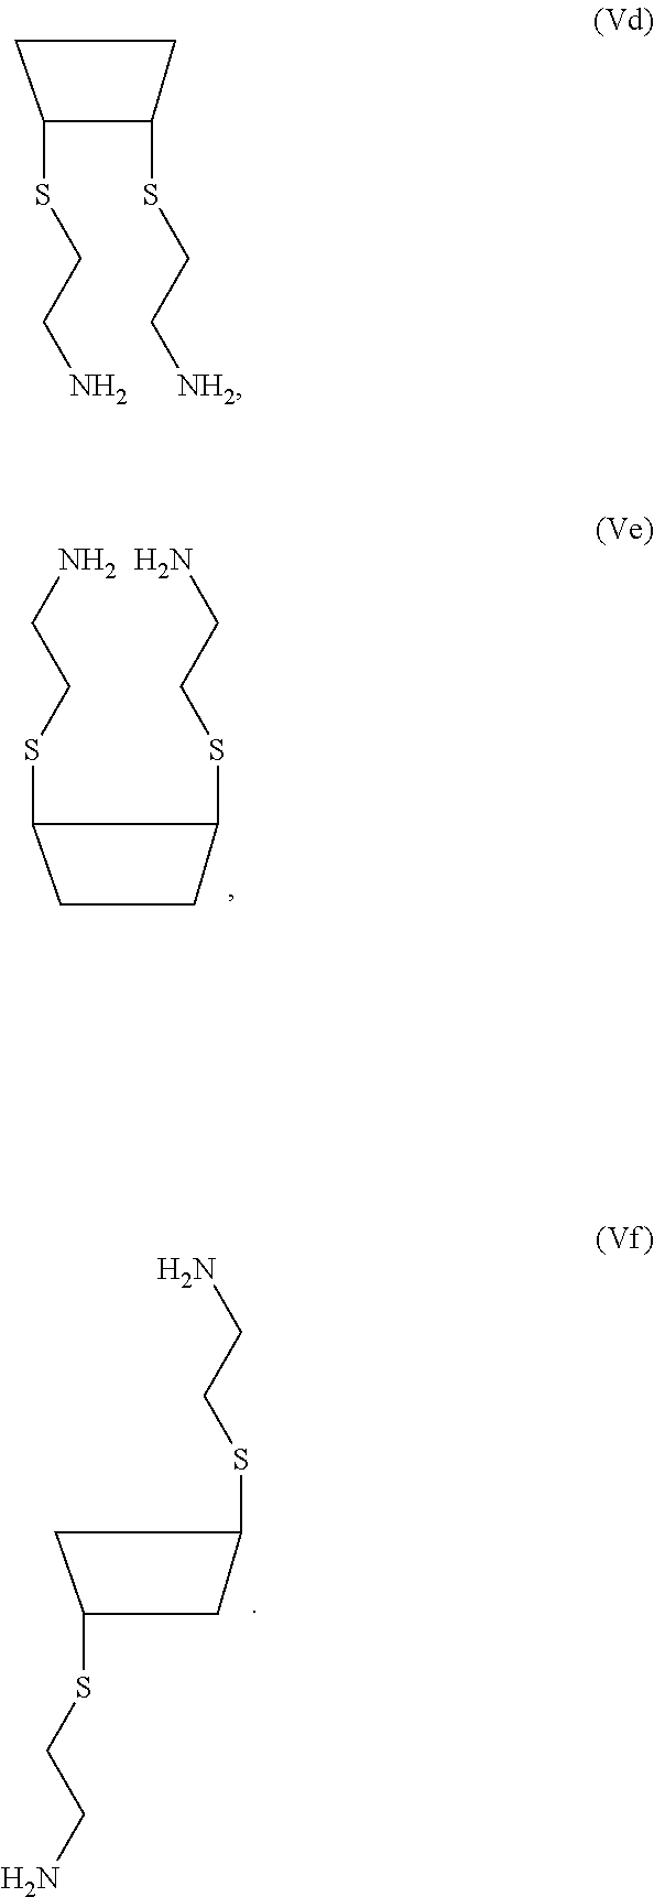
C1(SCCN)C(SCC[NH2])CC1.C1CC(SCCN)C1SCCN.S(CCN)C1CC(SCCN)C1
